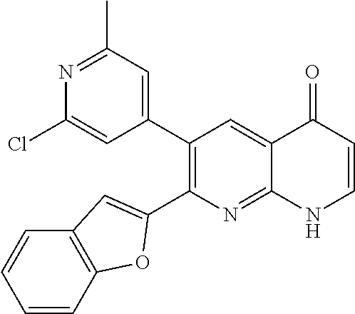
N1=C(C)C=C(C2=C(C3=CC4=C(C=CC=C4)O3)N=C3C(=C2)C(=O)C=CN3)C=C1Cl
